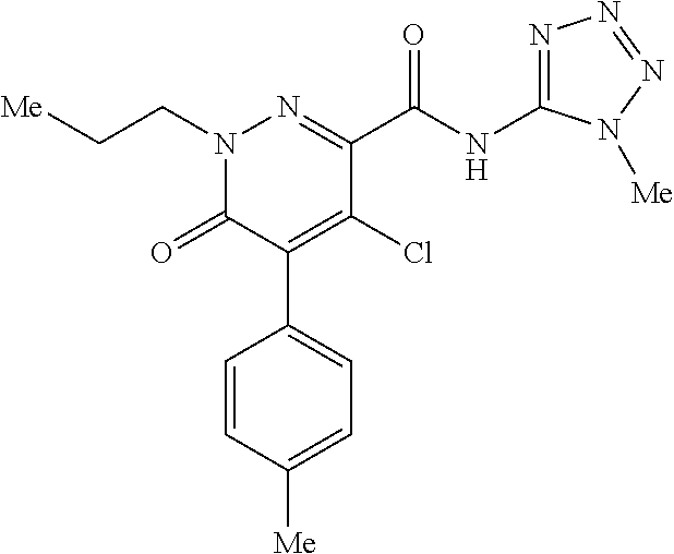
C1(C(NC2=NN=NN2[Me])=O)=NN(CC[Me])C(=O)C(C2=CC=C([Me])C=C2)=C1Cl
